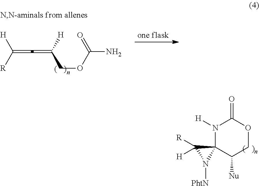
N1([H])C2(C([Nu])COC1=O)C([R])([H])N2[PhtN].[H]C(COC(N)=O)=C=C([H])[R]
